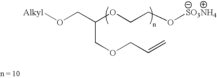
[Alkyl]OCC(OCCO[SO3NH4])COCC=C
